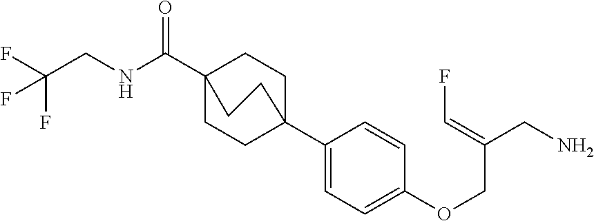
N(C(C12CCC(C3=CC=C(OCC(CN)=CF)C=C3)(CC1)CC2)=O)CC(F)(F)F
